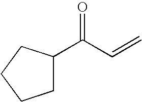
C1C(C(C=C)=O)CCC1
